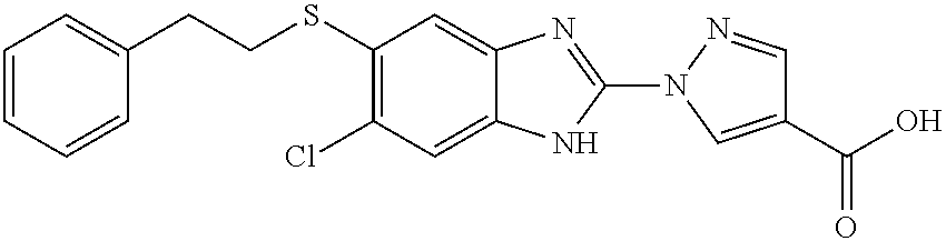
S(C1=C(Cl)C=C2C(=C1)N=C(N1C=C(C(=O)O)C=N1)N2)CCC1=CC=CC=C1
